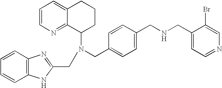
C1=CN=C2C(=C1)CCCC2NCC1=CC=C(CNCC2=CC=NC=C2Br)C=C1.C(C1=NC2=C(N1)C=CC=C2)C
